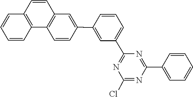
C1=CC2=C(C3=C1C=CC=C3)C=CC(C1=CC(C3=NC(Cl)=NC(C4=CC=CC=C4)=N3)=CC=C1)=C2
